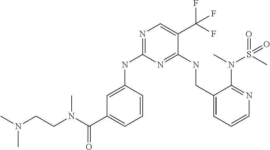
C1=CC(NC2=NC=C(C(F)(F)F)C(NCC3=CC=CN=C3N(S(C)(=O)=O)C)=N2)=CC(C(N(C)CCN(C)C)=O)=C1
